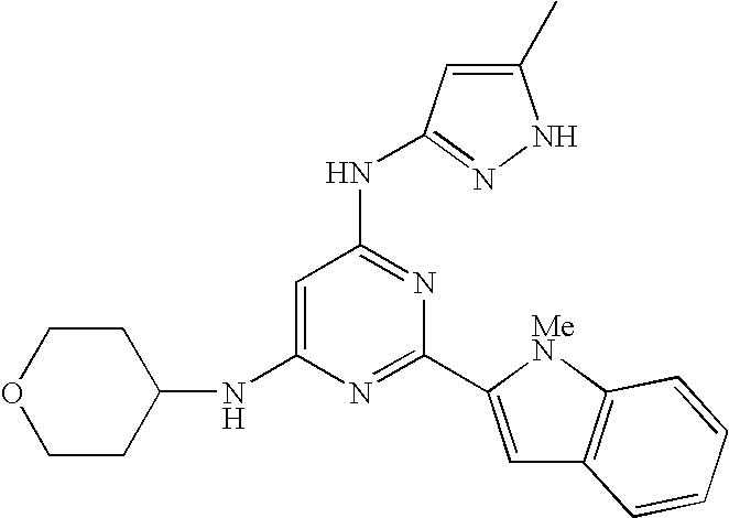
C1=C(C2=NC(NC3CCOCC3)=CC(NC3=NNC(C)=C3)=N2)[MeN]C2=C1C=CC=C2
